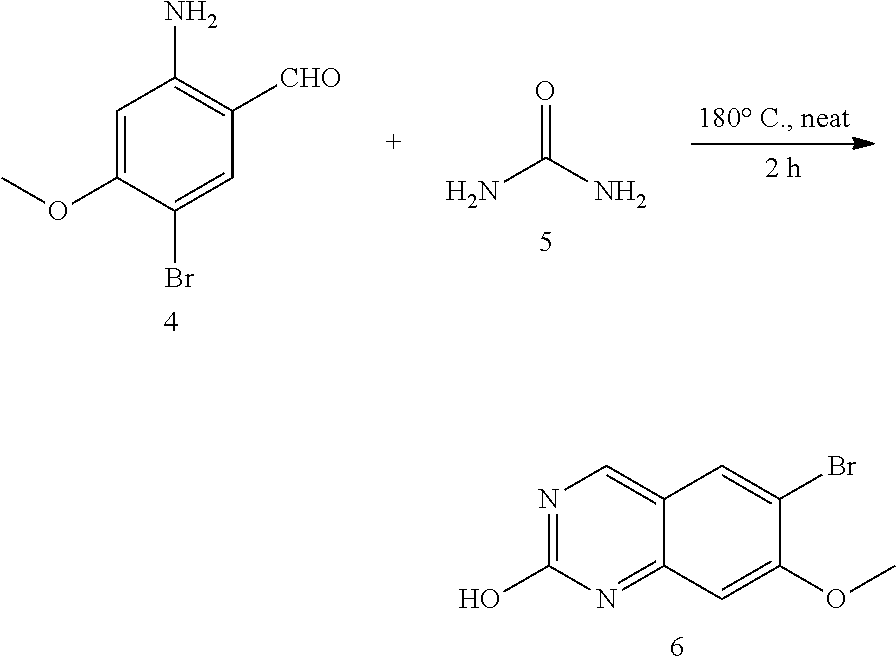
C1=C(OC)C(Br)=CC([CHO])=C1N.NC(=O)N.N1=C(O)N=C2C(=C1)C=C(Br)C(OC)=C2
